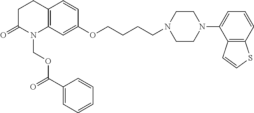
C12=C(C=C(OCCCCN3CCN(C4=CC=CC5=C4C=CS5)CC3)C=C1)N(COC(=O)C1=CC=CC=C1)C(=O)CC2
